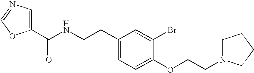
C1(C(NCCC2=CC=C(OCCN3CCCC3)C(Br)=C2)=O)=CN=CO1
